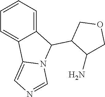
C1=CC=C2C(=C1)C1=CN=CN1C2C1C(N)COC1
